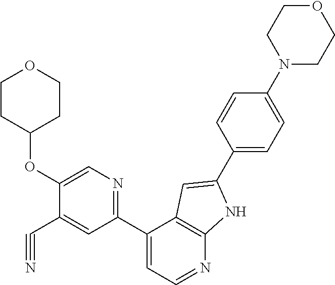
C1(C2=CC=NC3=C2C=C(C2=CC=C(N4CCOCC4)C=C2)N3)=NC=C(OC2CCOCC2)C(C#N)=C1
